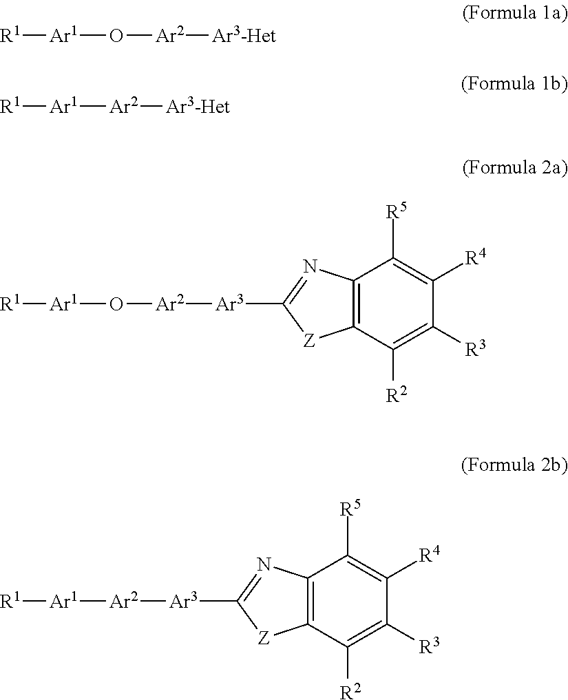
C12=C(C([R2])=C([R3])C([R4])=C1[R5])[Z]C([Ar3][Ar2]O[Ar1][R1])=N2.[Ar2](O[Ar1][R1])[Ar3-Het].[Ar2]([Ar1][R1])[Ar3-Het].C12=C(C([R2])=C([R3])C([R4])=C1[R5])[Z]C([Ar3][Ar2][Ar1][R1])=N2
